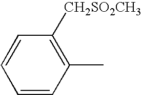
C1=CC(C)=C([CH2SO2CH3])C=C1
